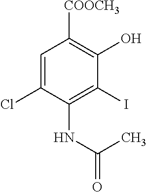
C1=C(Cl)C(NC(=O)C)=C(I)C(O)=C1[COOCH3]
